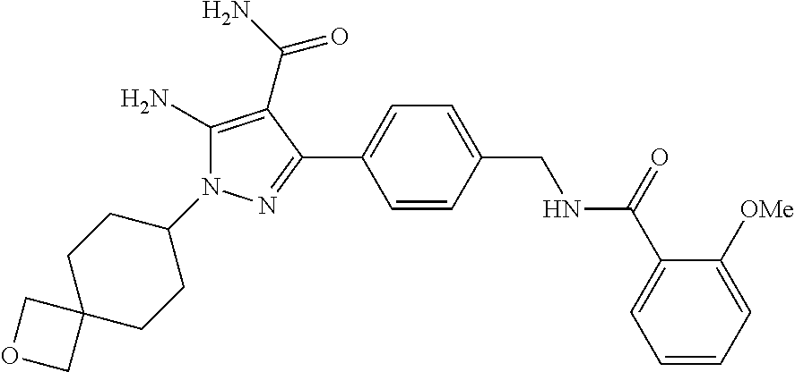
C1(N)=C(C(N)=O)C(C2=CC=C(CNC(C3=CC=CC=C3[OMe])=O)C=C2)=NN1C1CCC2(CC1)COC2
